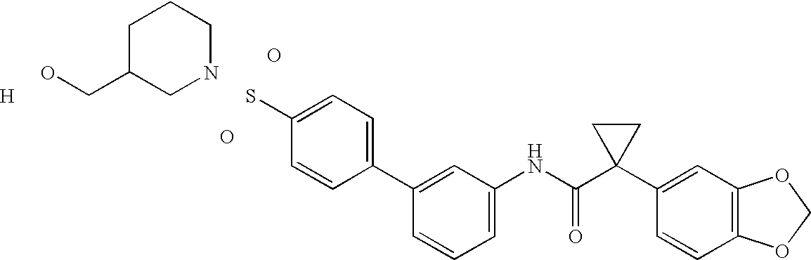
C1(C2=CC=C(S)C=C2)=CC(NC(C2(C3=CC4=C(C=C3)OCO4)CC2)=O)=CC=C1.O.O.N1CCCC(CO)C1.[H]
